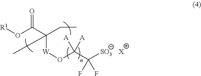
[R1]OC(C([W]OC(C([SO3])(F)F)([A])[A])(CC)C)=O.[X]
